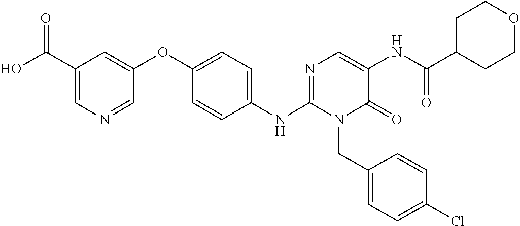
C1(NC2=NC=C(NC(C3CCOCC3)=O)C(=O)N2CC2=CC=C(Cl)C=C2)=CC=C(OC2=CC(C(O)=O)=CN=C2)C=C1
